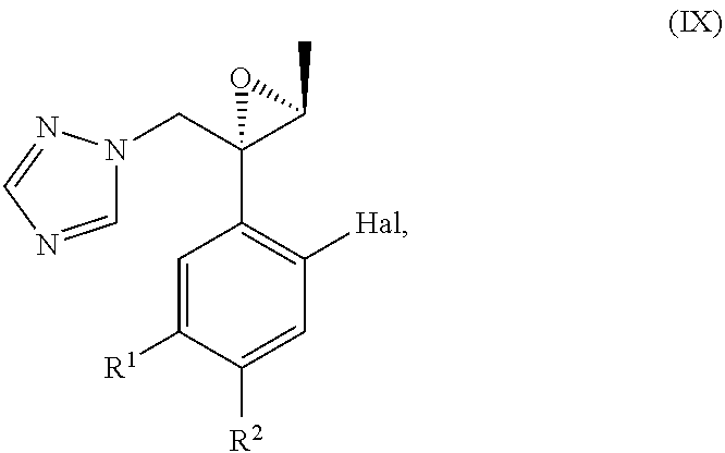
C1=C([R1])C([R2])=CC([Hal])=C1C1(CN2C=NC=N2)C(C)O1
